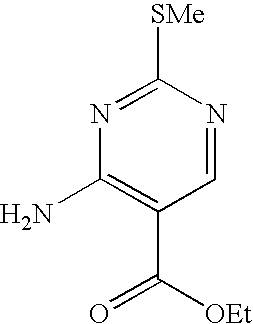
[SMe]C1=NC(N)=C(C([OEt])=O)C=N1
